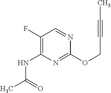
C(OC1=NC(NC(C)=O)=C(F)C=N1)C#CC
